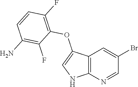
C12=C(N=CC(Br)=C1)NC=C2OC1=C(F)C=CC(N)=C1F
